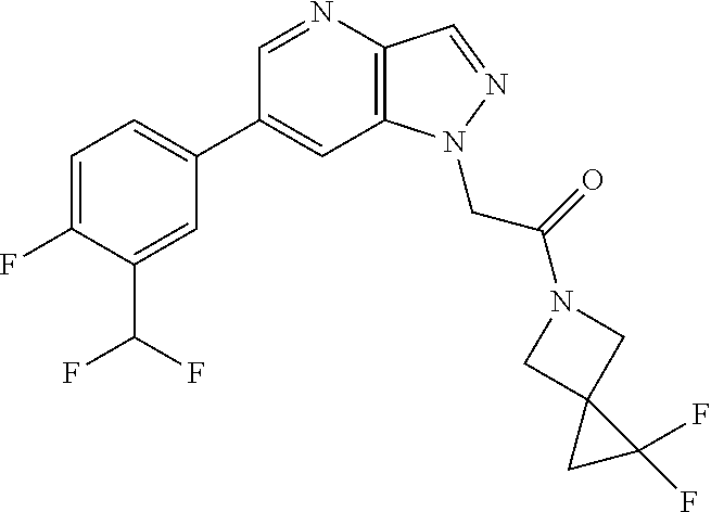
C1(C2=CC=C(F)C(C(F)F)=C2)=CC2=C(C=NN2CC(=O)N2CC3(C2)CC3(F)F)N=C1
